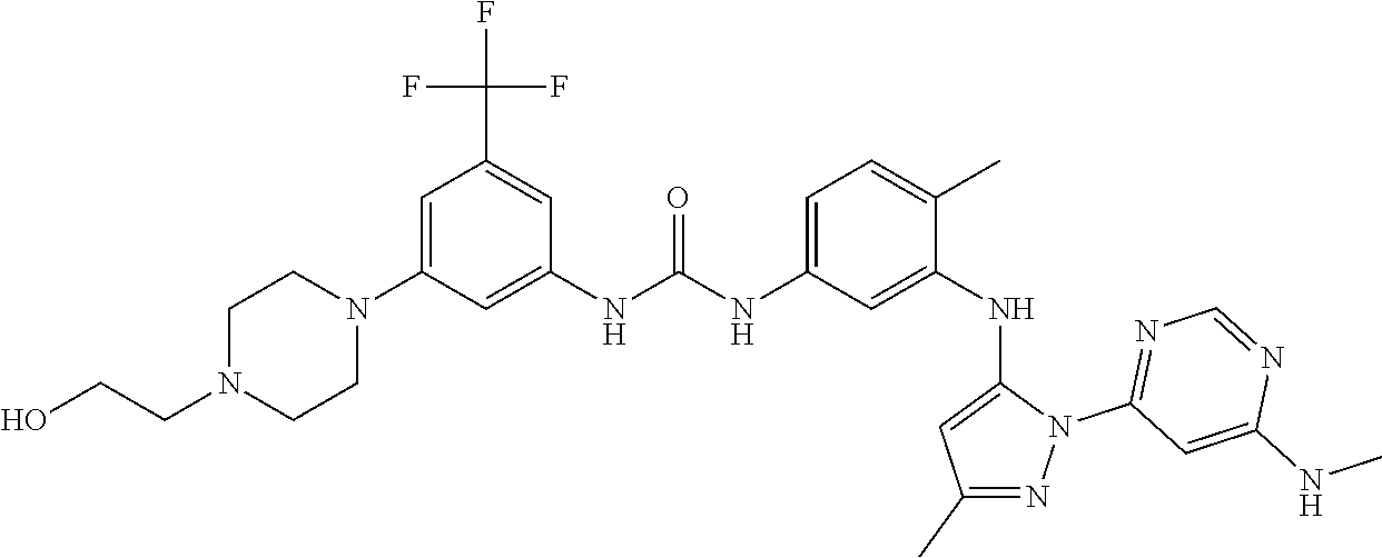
C1=C(N2CCN(CCO)CC2)C=C(NC(NC2=CC=C(C)C(NC3=CC(C)=NN3C3=NC=NC(NC)=C3)=C2)=O)C=C1C(F)(F)F
